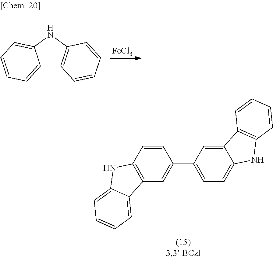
C1=CC2=C(C=C1C1=CC=C3C(=C1)C1=C(N3)C=CC=C1)C1=CC=CC=C1N2.[FeCl3].C12=CC=CC=C1NC1=C2C=CC=C1
